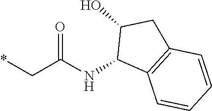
*CC(NC1C2=C(CC1O)C=CC=C2)=O
